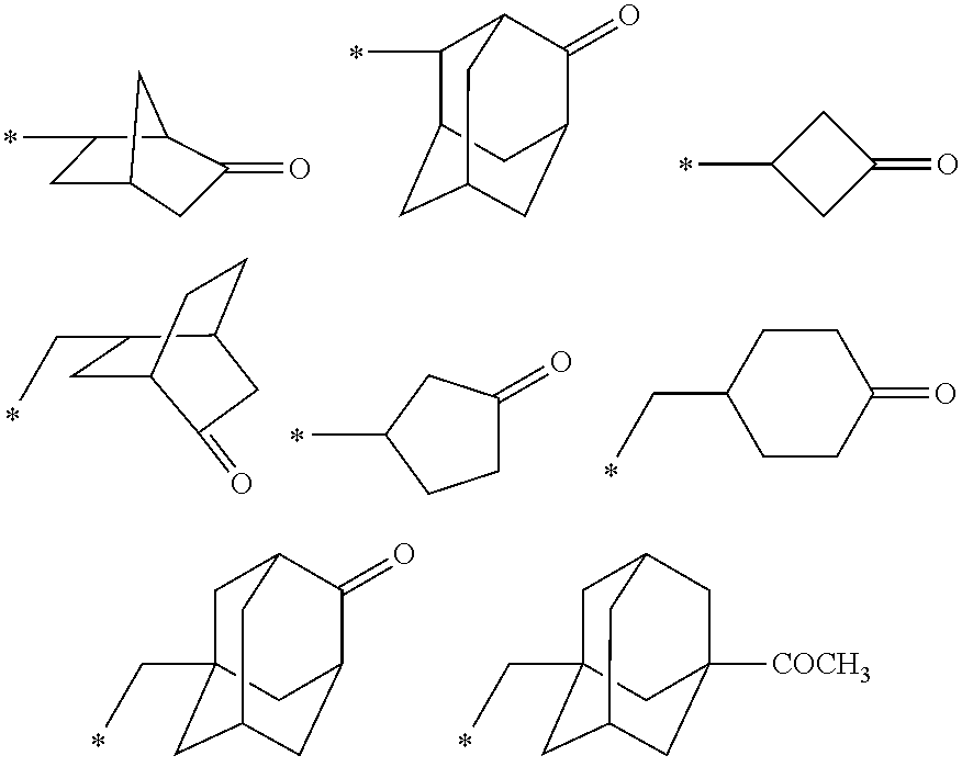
C1C2CC(=O)C(C1C)C2.C1(C)C2CC3CC(C(=O)C1C3)C2.C1(=O)CC(C)C1.C1C(CC)C2CCC1C(=O)C2.C1C(=O)CC(C)C1.C1(=O)CCC(CC)CC1.C1C2(CC)CC3CC(C(=O)C1C3)C2.C1C2(CC)CC3CC([COCH3])(CC1C3)C2
